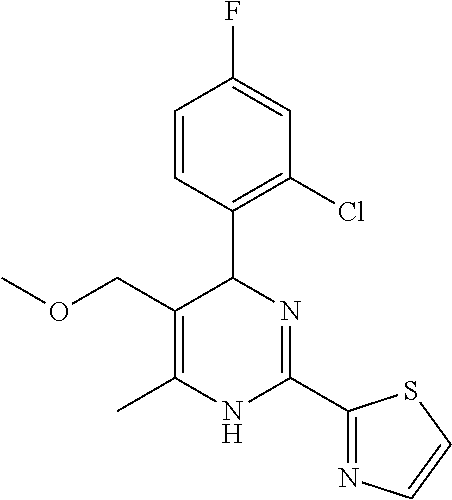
C1=CC(C2C(COC)=C(C)NC(C3=NC=CS3)=N2)=C(Cl)C=C1F
